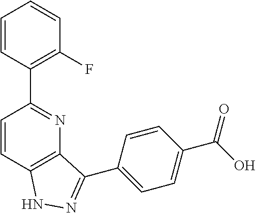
C1=CC(C2=NC3=C(C=C2)NN=C3C2=CC=C(C(O)=O)C=C2)=C(F)C=C1
